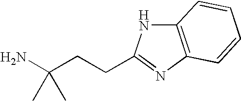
C12=C(N=C(CCC(N)(C)C)N1)C=CC=C2
